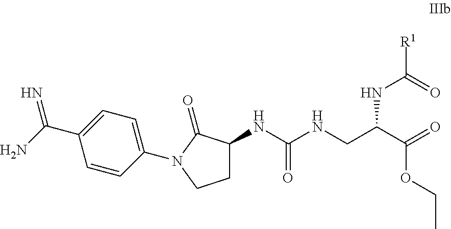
C1C(NC(NCC(C(=O)OCC)NC([R1])=O)=O)C(=O)N(C2=CC=C(C(N)=N)C=C2)C1
